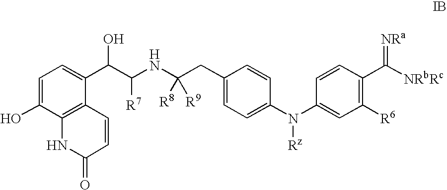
C1=C(O)C2=C(C(C(C(NC(CC3=CC=C(N([Rz])C4=CC([R6])=C(C(=[NRa])[NRbRc])C=C4)C=C3)([R8])[R9])[R7])O)=C1)C=CC(=O)N2
